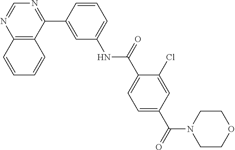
C12=C(C(C3=CC(NC(C4=CC=C(C(N5CCOCC5)=O)C=C4Cl)=O)=CC=C3)=NC=N1)C=CC=C2
